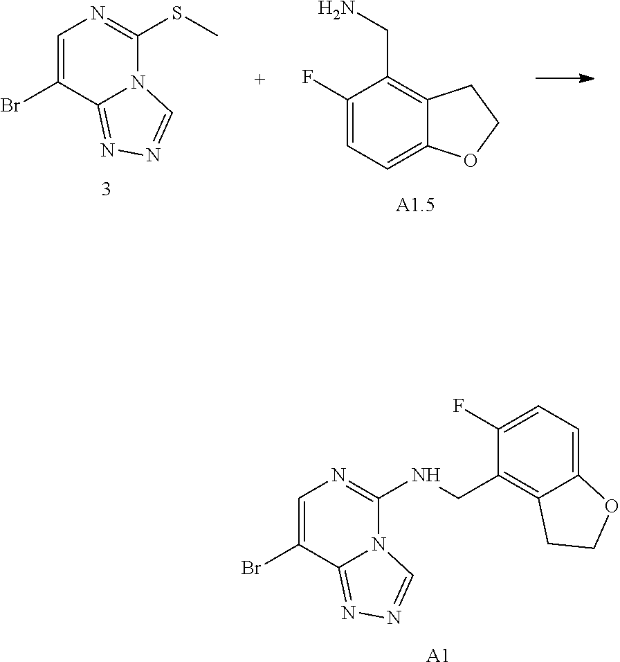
C1=C(Br)C2=NN=CN2C(SC)=N1.C1(F)=CC=C2C(=C1CN)CCO2.[A1.5].C1=C(Br)C2=NN=CN2C(NCC2=C3C(=CC=C2F)OCC3)=N1.[A1]
